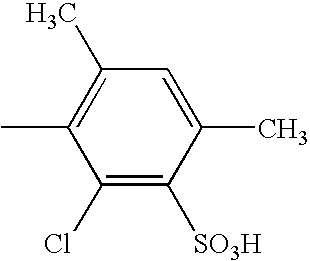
C1([SO3H])=C(Cl)C(C)=C(C)C=C1C
